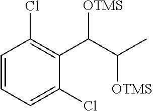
C1=CC=C(Cl)C(C([OTMS])C(C)[OTMS])=C1Cl
